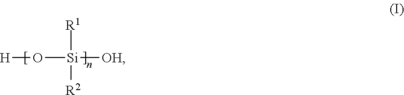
[H]O[Si]([OH])([R1])[R2]
